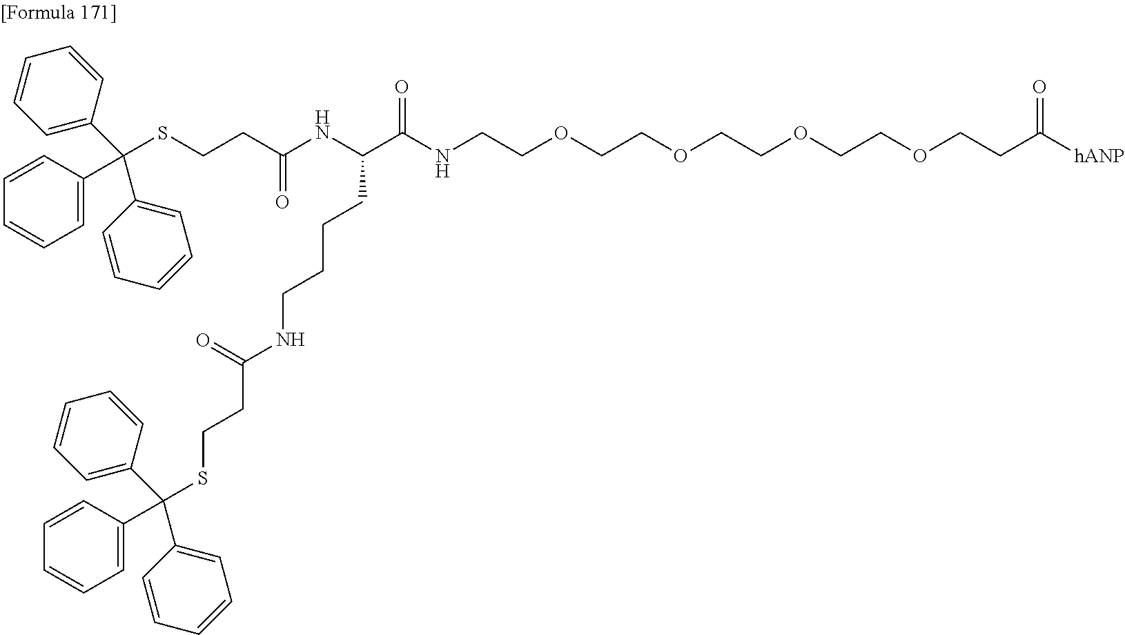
C(SCCC(NC(C(NCCOCCOCCOCCOCCC([hANP])=O)=O)CCCCNC(CCSC(C1=CC=CC=C1)(C1=CC=CC=C1)C1=CC=CC=C1)=O)=O)(C1=CC=CC=C1)(C1=CC=CC=C1)C1=CC=CC=C1
